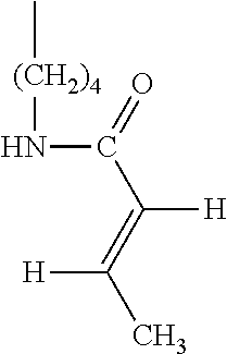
[(CH2)4](NC(C([H])=C(C)[H])=O)C
